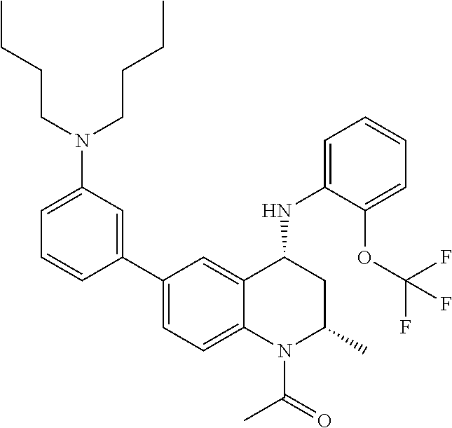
C1(NC2CC(C)N(C(C)=O)C3=CC=C(C4=CC(N(CCCC)CCCC)=CC=C4)C=C23)=CC=CC=C1OC(F)(F)F
